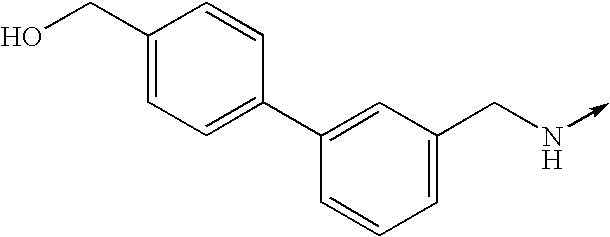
OCC1=CC=C(C2=CC(CN->C)=CC=C2)C=C1
